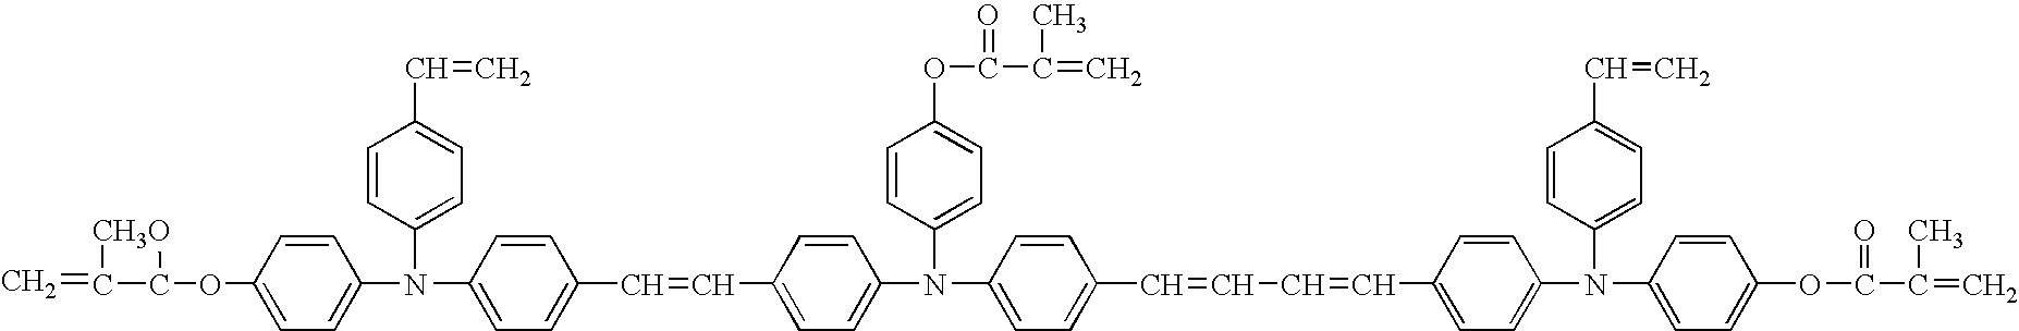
C=C1[CH3O]C1OC1=CC=C(N(C2=CC=C(C=C)C=C2)C2=CC=C(C=CC3=CC=C(N(C4=CC=C(OC(=O)C(C)=C)C=C4)C4=CC=C(C=CC=CC5=CC=C(N(C6=CC=C(C=C)C=C6)C6=CC=C(OC(=O)C(C)=C)C=C6)C=C5)C=C4)C=C3)C=C2)C=C1
